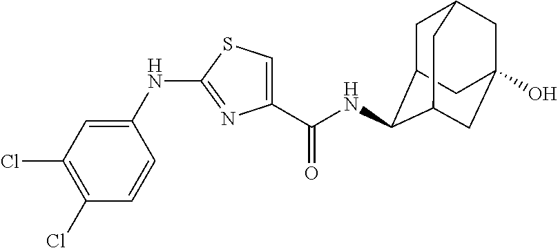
C1=C(NC2=NC(C(NC3C4CC5CC(O)(CC3C5)C4)=O)=CS2)C=CC(Cl)=C1Cl
